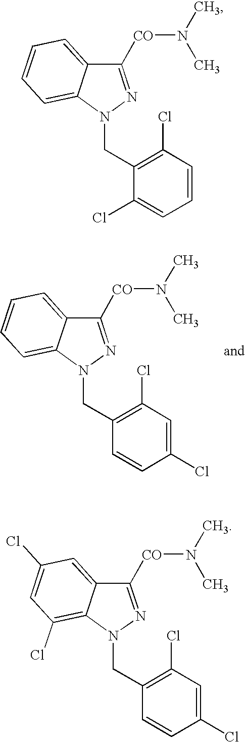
C1=CC(Cl)=C(CN2C3=CC=CC=C3C([CO]N(C)C)=N2)C(Cl)=C1.C1(Cl)=CC(Cl)=C(CN2C3=CC=CC=C3C([CO]N(C)C)=N2)C=C1.C1(Cl)=CC(Cl)=C(CN2C3=C(Cl)C=C(Cl)C=C3C([CO]N(C)C)=N2)C=C1
